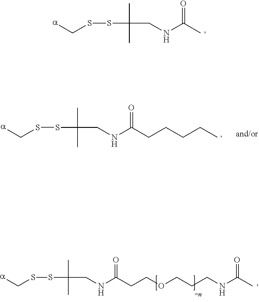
S(SC[a])C(CNC(=O)C)(C)C.S(SC[a])C(CNC(=O)CCOCCCNC(C)=O)(C)C.S(SC[a])C(CNC(=O)CCCCC)(C)C
